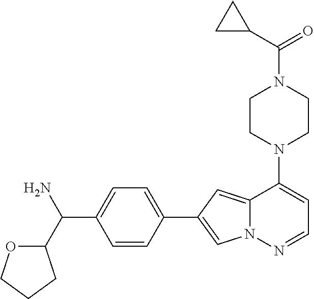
N1(C2=CC=NN3C2=CC(C2=CC=C(C(C4OCCC4)N)C=C2)=C3)CCN(C(=O)C2CC2)CC1
